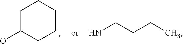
C1C(O)CCCC1.NCCCC
